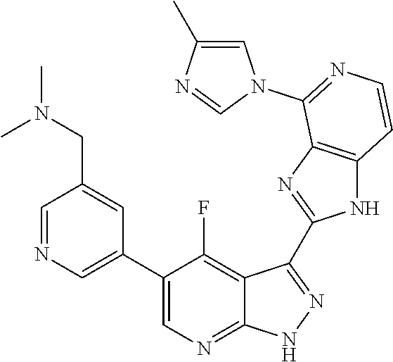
C1=NC=C(C2=CN=C3C(=C2F)C(C2=NC4=C(N2)C=CN=C4N2C=C(C)N=C2)=N[N H]3)C=C1CN(C)C
